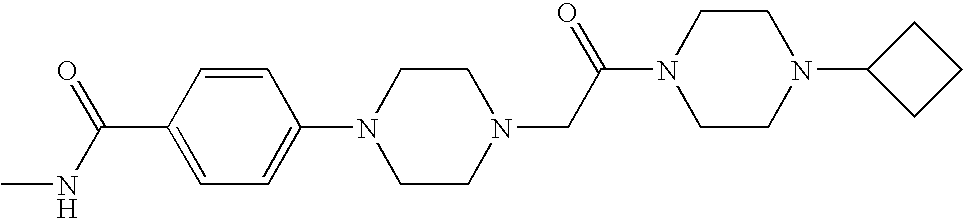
C(C1=CC=C(N2CCN(CC(N3CCN(C4CCC4)CC3)=O)CC2)C=C1)(NC)=O
